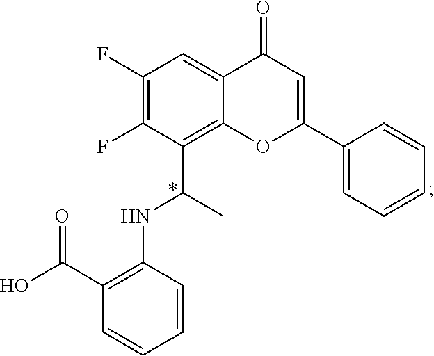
C12=CC(F)=C(F)C(C(NC3=C(C(=O)O)C=CC=C3)C)=C1OC(C1=CC=CC=C1)=CC2=O
